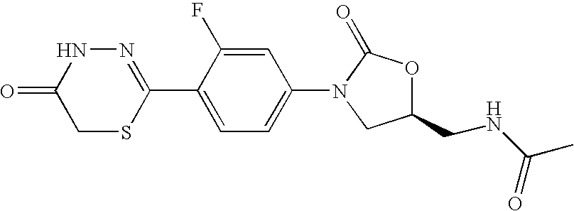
N1=C(C2=CC=C(N3CC(CNC(C)=O)OC3=O)C=C2F)SCC(=O)N1
